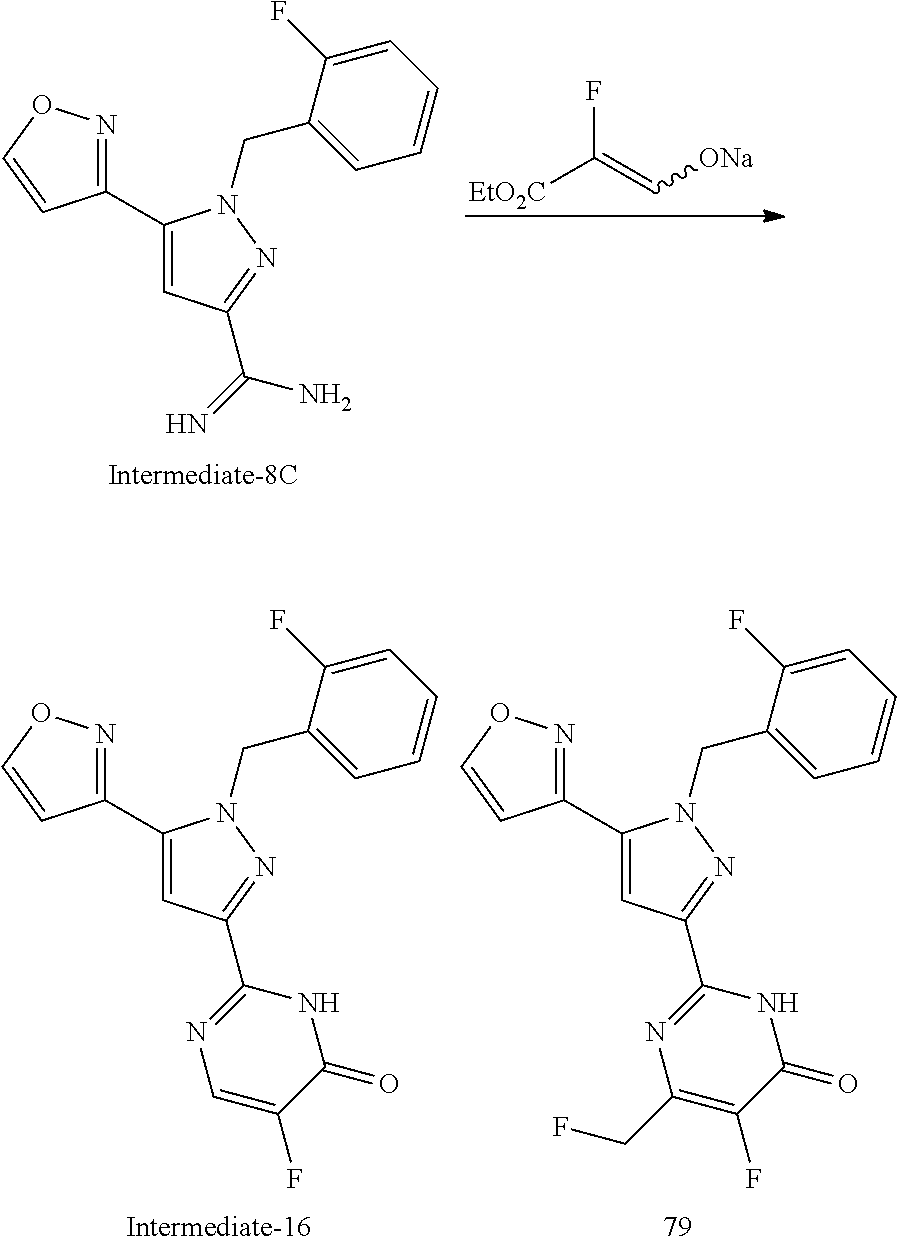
C1(C2=NOC=C2)=CC(C(=N)N)=NN1CC1=CC=CC=C1F.[EtO2C]C(=C[ONa])F.C1(C2=NOC=C2)=CC(C2=NC=C(F)C(=O)N2)=NN1CC1=CC=CC=C1F.C1(C2=NOC=C2)=CC(C2=NC(CF)=C(F)C(=O)N2)=NN1CC1=CC=CC=C1F
